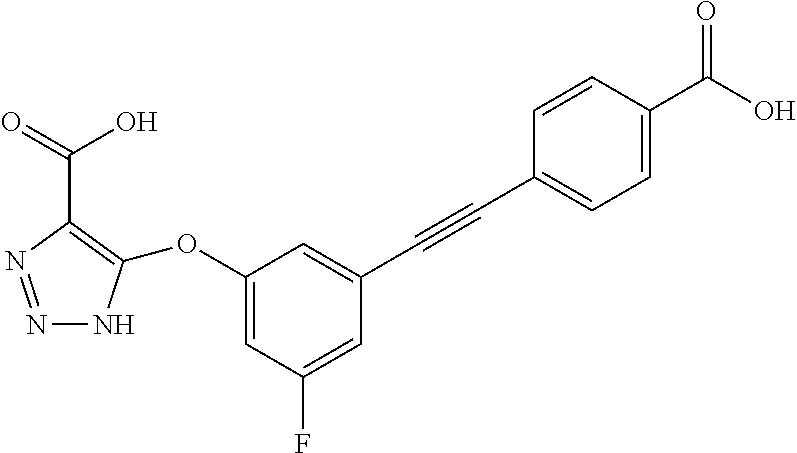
N1=NC(C(O)=O)=C(OC2=CC(F)=CC(C#CC3=CC=C(C(O)=O)C=C3)=C2)N1
